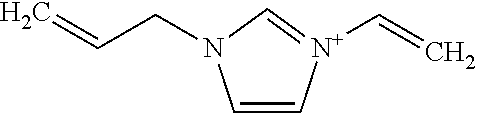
C1=C[N+](C=C)=CN1CC=C
